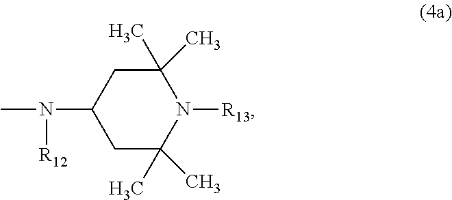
C1C(C)(C)N([R13])C(C)(C)CC1N(C)[R12]
